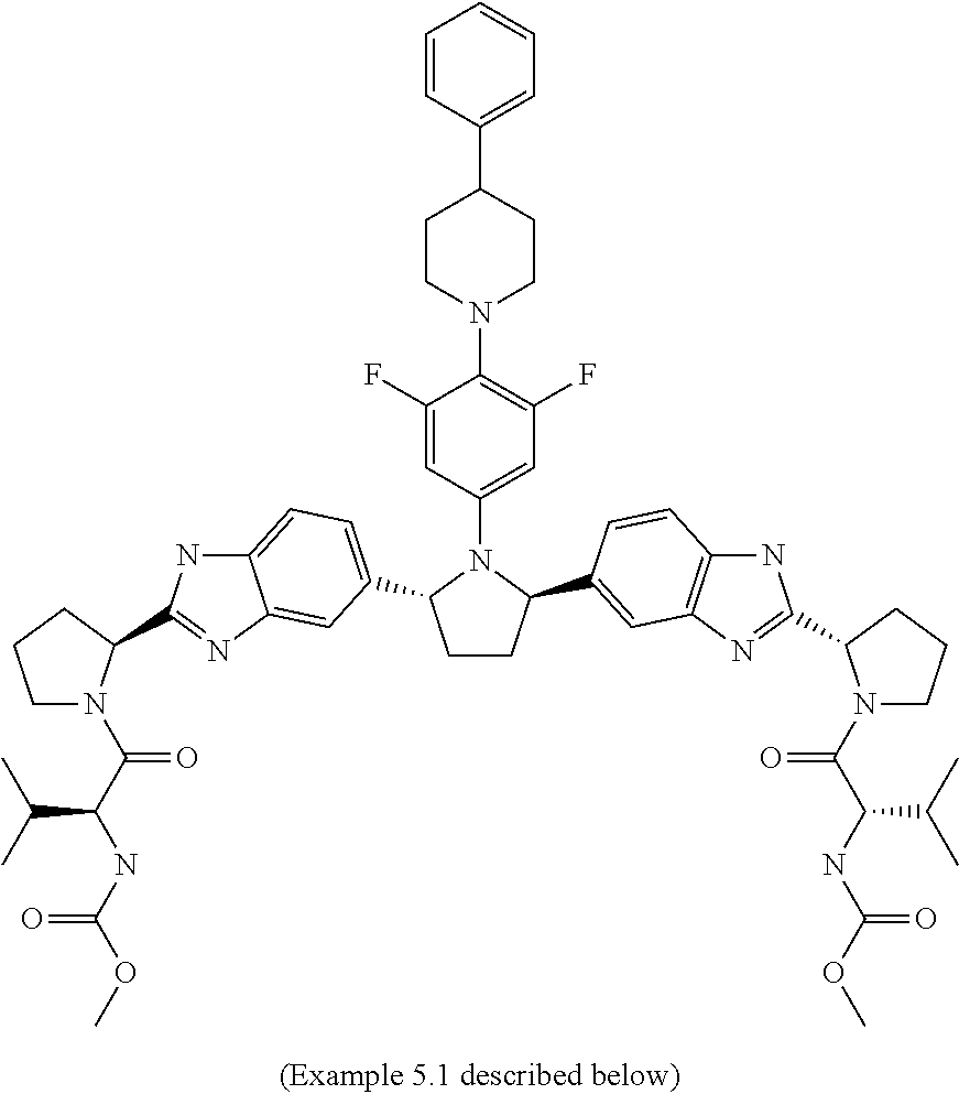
C1CC(C2=CC3=C(NC(C4N(C(C(NC(OC)=O)C(C)C)=O)CCC4)=N3)C=C2)N(C2=CC(F)=C(N3CCC(C4=CC=CC=C4)CC3)C(F)=C2)C1C1=CC=C2NC(C3N(C(C(NC(OC)=O)C(C)C)=O)CCC3)=NC2=C1
